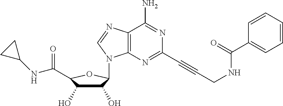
C12=C(N=C(C#CCNC(C3=CC=CC=C3)=O)N=C1N)N(C1C(O)C(O)C(C(=O)NC3CC3)O1)C=N2
